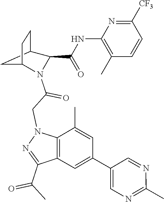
C(C(=O)N1C2CC(CC2)C1C(=O)NC1=C(C)C=CC([CF3])=N1)N1C2=C(C(C(=O)C)=N1)C=C(C1=CN=C(C)N=C1)C=C2C
